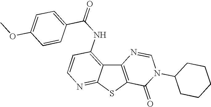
C12=C(SC3=NC=CC(NC(=O)C4=CC=C(OC)C=C4)=C13)C(=O)N(C1CCCCC1)C=N2
